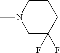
C1CN(C)CC(F)(F)C1
